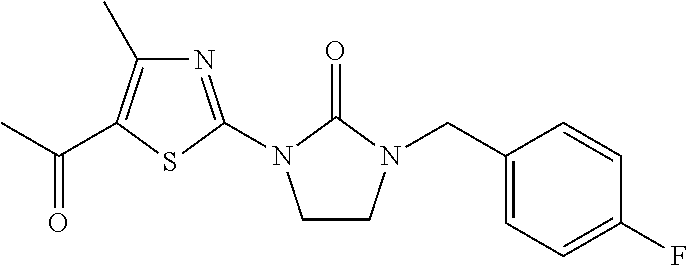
C1(CN2CCN(C3=NC(C)=C(C(C)=O)S3)C2=O)=CC=C(F)C=C1
